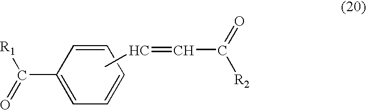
C1=CC=CC(C(=O)[R1])=C1.CC=CC([R2])=O
